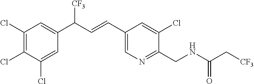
C1(Cl)=C(Cl)C(Cl)=CC(C([CF3])C=CC2=CN=C(CNC(C[CF3])=O)C(Cl)=C2)=C1
